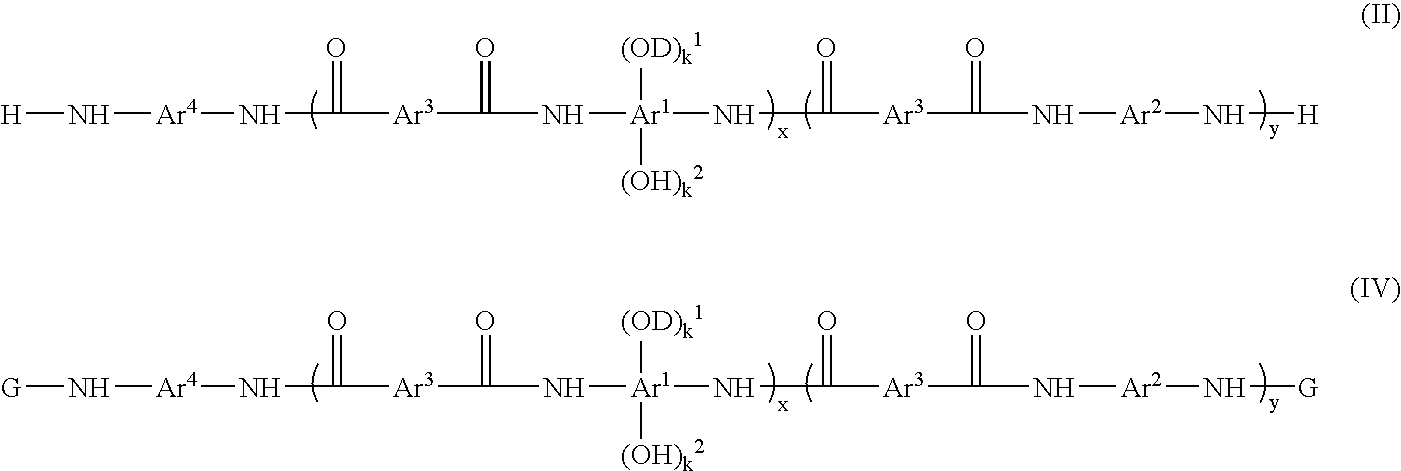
[H]N[Ar4]NC(=O)[Ar3]C(=O)N[Ar1](NC(=O)[Ar3]C(=O)N[Ar2]N[H])([(OD)k1])[(OH)k2].[G]N[Ar4]NC(=O)[Ar3]C(=O)N[Ar1](NC(=O)[Ar3]C(=O)N[Ar2]N[G])([(OD)k1])[(OH)k2]
